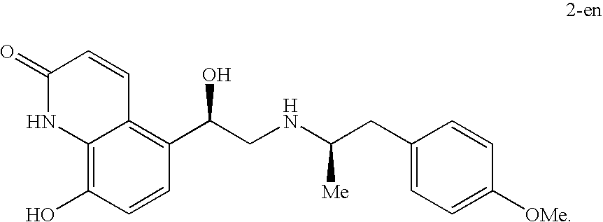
C1(=O)NC2=C(O)C=CC(C(CNC(CC3=CC=C([OMe])C=C3)[Me])O)=C2C=C1
